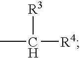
CC([R3])[R4]
